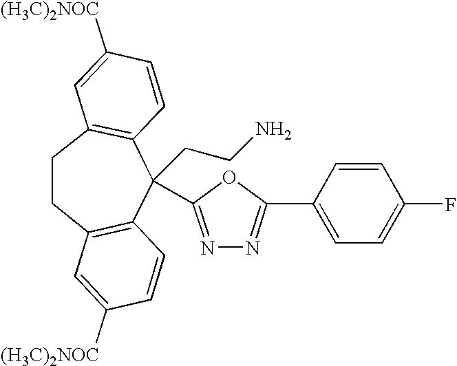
C1CC2=C(C=CC([(H3C)2NOC])=C2)C(CCN)(C2=NN=C(C3=CC=C(F)C=C3)O2)C2=C1C=C([(H3C)2NOC])C=C2
